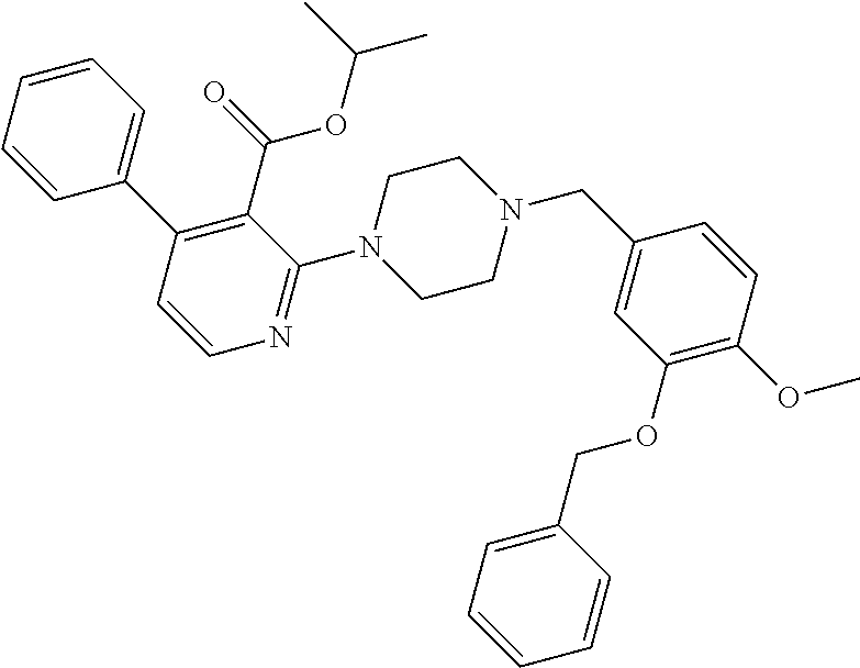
C1=CC=CC(C2=C(C(=O)OC(C)C)C(N3CCN(CC4=CC(OCC5=CC=CC=C5)=C(OC)C=C4)CC3)=NC=C2)=C1
